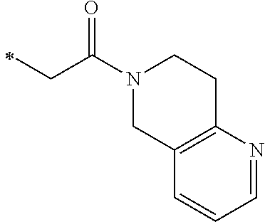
C(C(N1CC2=C(CC1)N=CC=C2)=O)C
